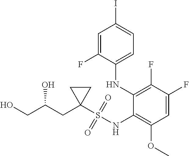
OCC(CC1(S(NC2=C(OC)C=C(F)C(F)=C2NC2=CC=C(I)C=C2F)(=O)=O)CC1)O
